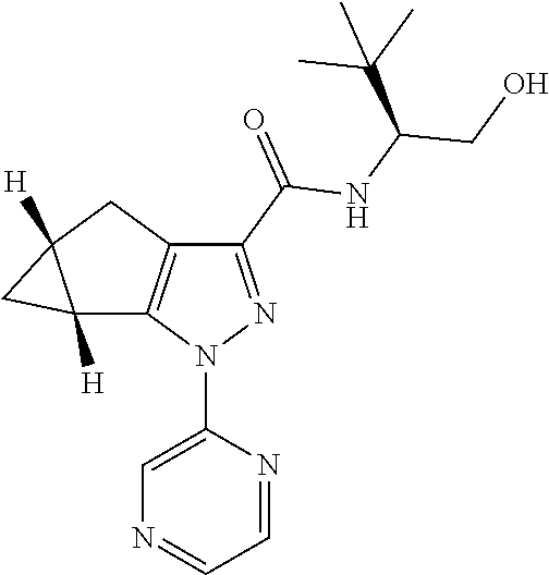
C12([H])C3=C(CC1([H])C2)C(C(=O)NC(C(C)(C)C)CO)=NN3C1=CN=CC=N1
